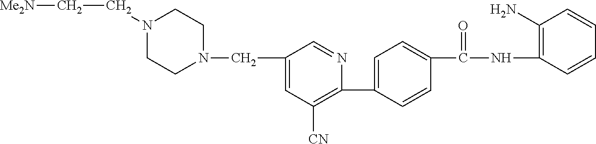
C1(C2=CC=C(C(NC3=C(N)C=CC=C3)=O)C=C2)=C([CN])C=C(CN2CCN(CC[Me2N])CC2)C=N1
